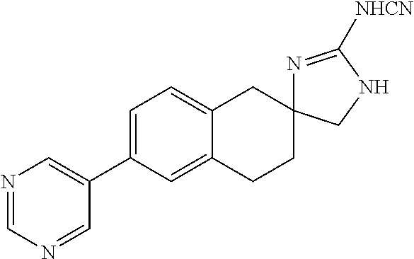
C1=C(C2=CN=CN=C2)C=C2C(=C1)CC1(CC2)N=C([NHCN])NC1
